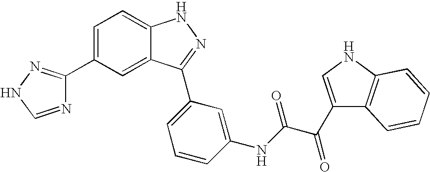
C1=C(C2=NNC=N2)C=C2C(=C1)NN=C2C1=CC=CC(NC(=O)C(=O)C2=CNC3=C2C=CC=C3)=C1
